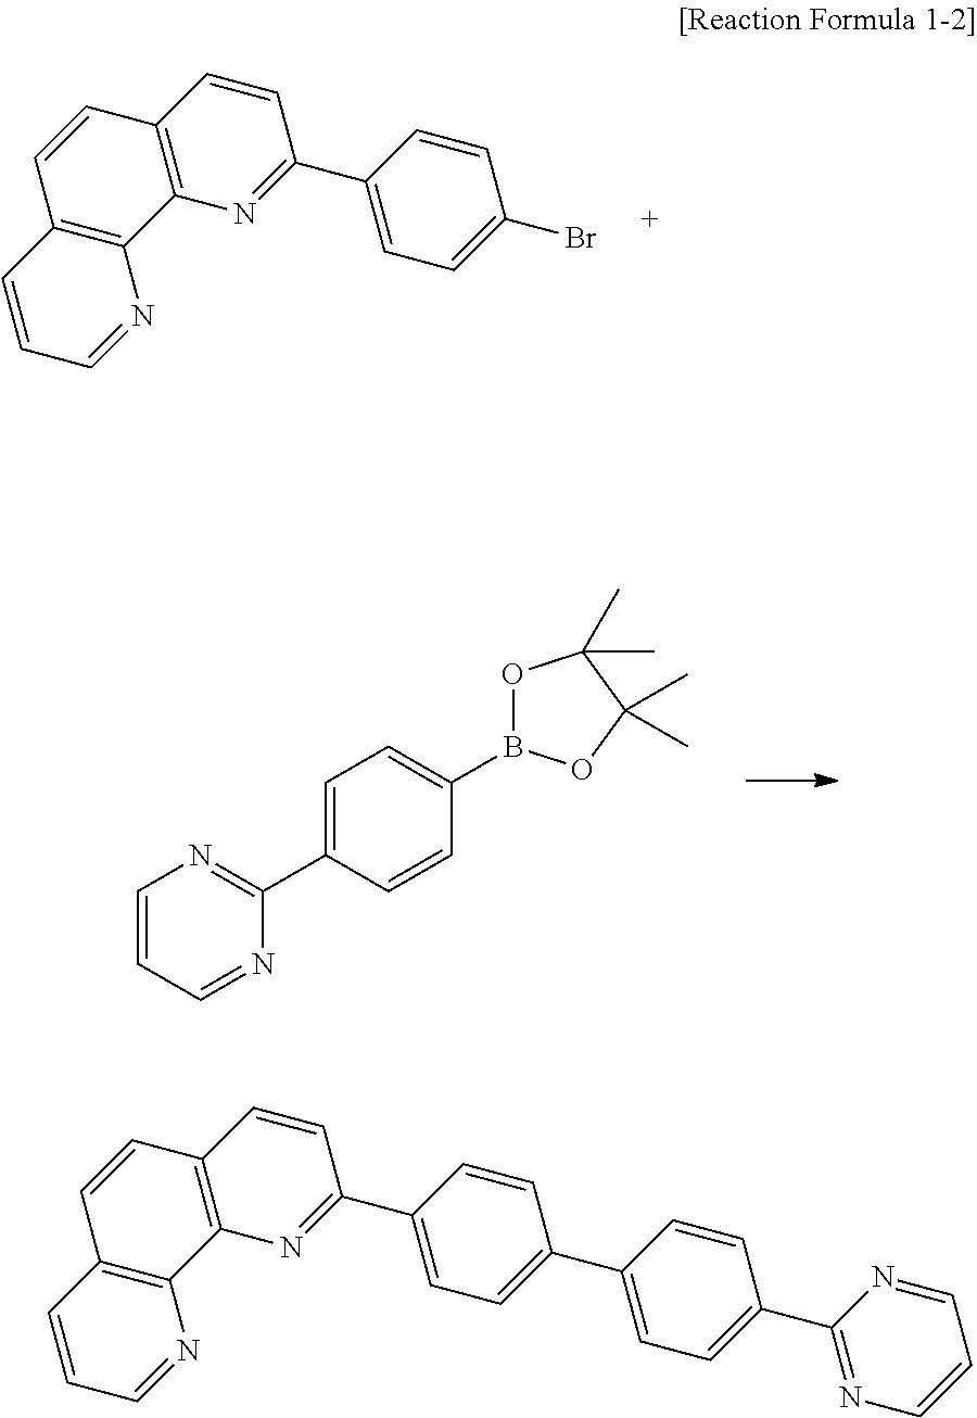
C1=CC2=C(N=C1C1=CC=C(Br)C=C1)C1=C(C=C2)C=CC=N1.C1=CC=NC(C2=CC=C(B3OC(C)(C)C(C)(C)O3)C=C2)=N1.C1=CC2=C(N=C1C1=CC=C(C3=CC=C(C4=NC=CC=N4)C=C3)C=C1)C1=C(C=C2)C=CC=N1
